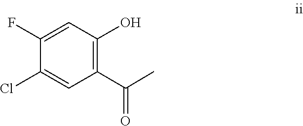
C1(Cl)=CC(C(C)=O)=C(O)C=C1F
